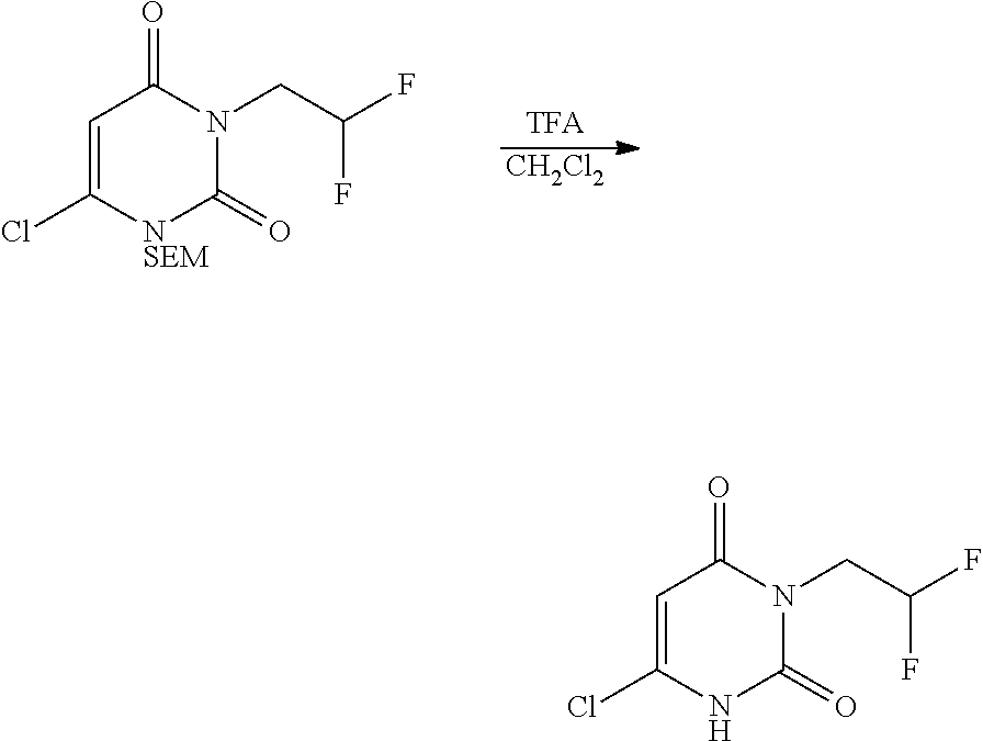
C1=C(Cl)NC(=O)N(CC(F)F)C1=O.C1=C(Cl)[NSEM]C(=O)N(CC(F)F)C1=O.[CH2Cl2]
